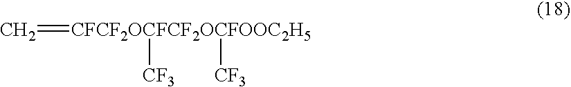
C=[CFCF2OCFCF2OCFOOC2H5]([CF3])[CF3]
